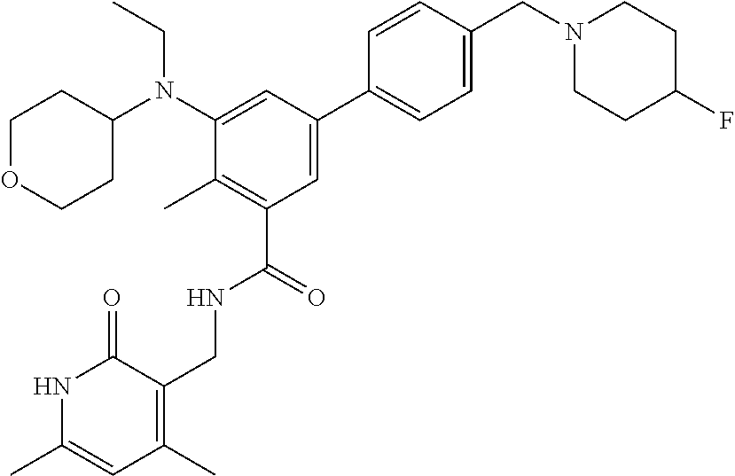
C1OCCC(N(C2=CC(C3=CC=C(CN4CCC(F)CC4)C=C3)=CC(C(NCC3=C(C)C=C(C)NC3=O)=O)=C2C)CC)C1
